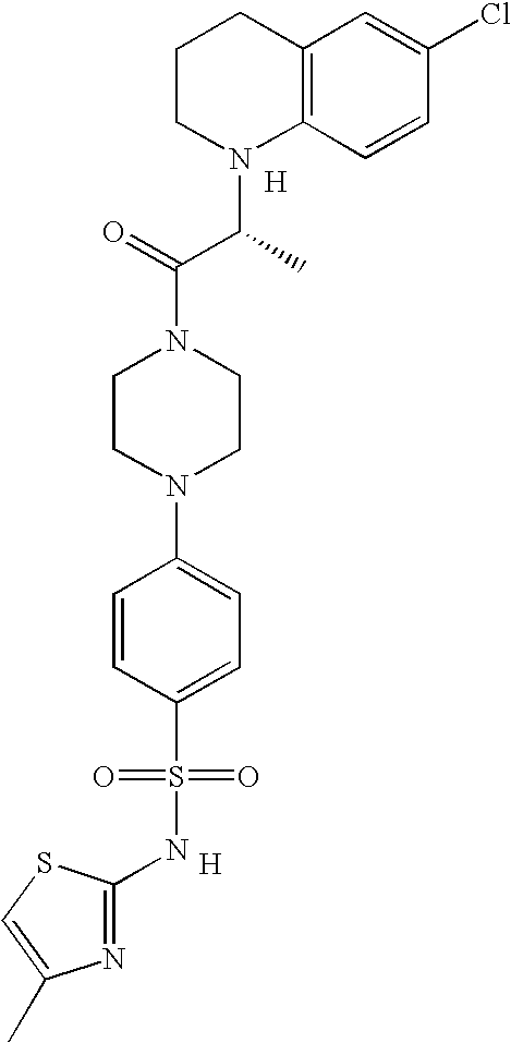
[H].[H].C1CN(C(C(N2CCN(C3=CC=C(S(=O)(=O)NC4=NC(C)=CS4)C=C3)CC2)=O)C)C2=C(C1)C=C(Cl)C=C2
